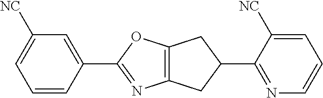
C1=CC(C2=NC3=C(O2)CC(C2=NC=CC=C2[NC])C3)=CC([NC])=C1
